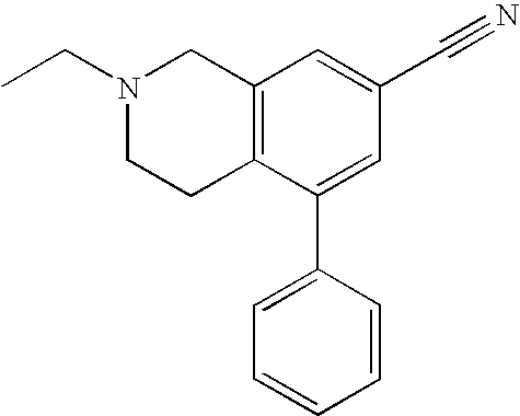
N1(CC)CCC2=C(C1)C=C(C#N)C=C2C1=CC=CC=C1
